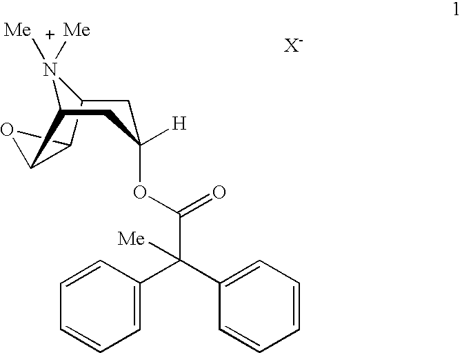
C12CC([H])(OC(C(C3=CC=CC=C3)(C3=CC=CC=C3)[Me])=O)CC(N1([Me])[Me])C1C2O1
